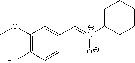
C1(OC)=C(O)C=CC(C=[N+](C2CCCCC2)[O-])=C1
